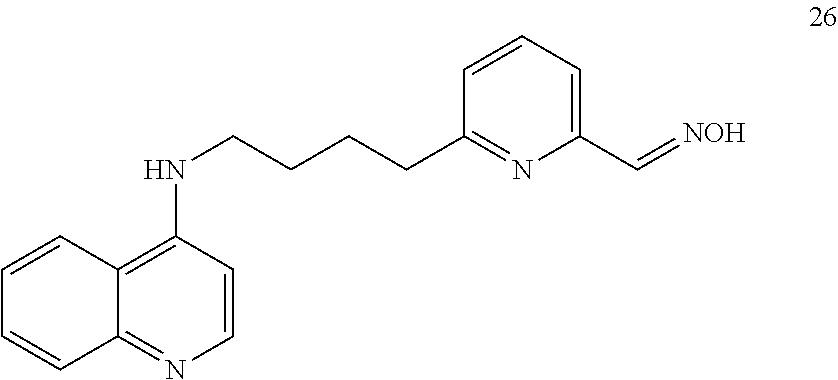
C1(NCCCCC2=NC(C=[NOH])=CC=C2)=C2C(=NC=C1)C=CC=C2
